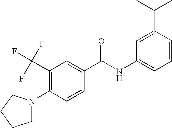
C1N(C2=C(C(F)(F)F)C=C(C(NC3=CC=CC(C(C)C)=C3)=O)C=C2)CCC1
